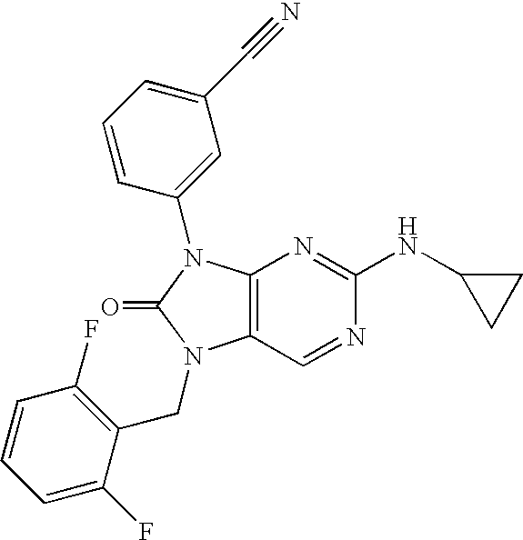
C12=C(N(C3=CC(C#N)=CC=C3)C(=O)N1CC1=C(F)C=CC=C1F)N=C(NC1CC1)N=C2
